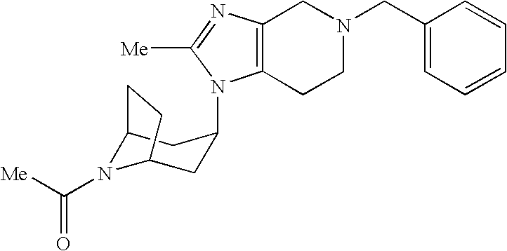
C12N(C([Me])=O)C(CC(N3C4=C(CN(CC5=CC=CC=C5)CC4)N=C3[Me])C1)CC2
